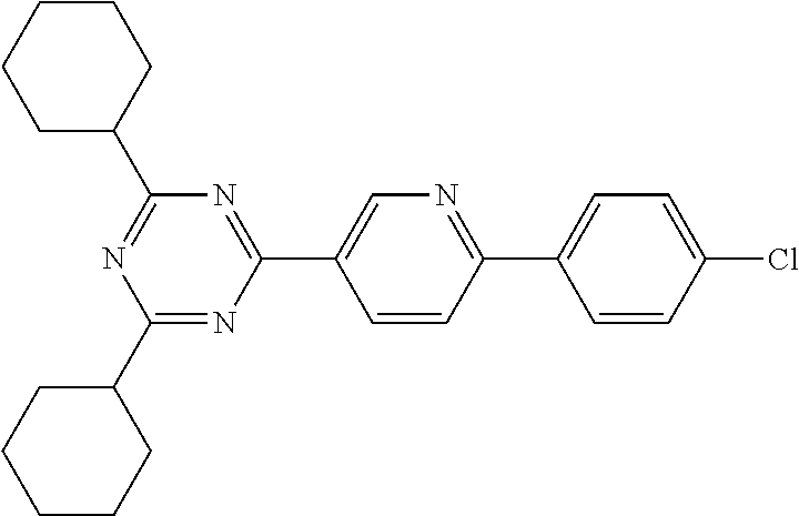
C1=CC(Cl)=CC=C1C1=NC=C(C2=NC(C3CCCCC3)=NC(C3CCCCC3)=N2)C=C1
